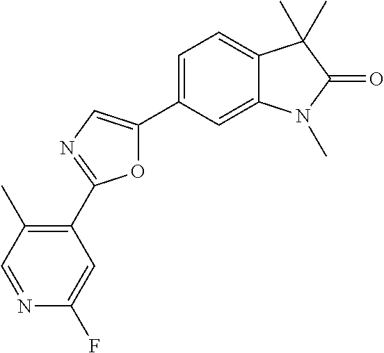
C1(C2=NC=C(C3=CC=C4C(=C3)N(C)C(=O)C4(C)C)O2)=C(C)C=NC(F)=C1
